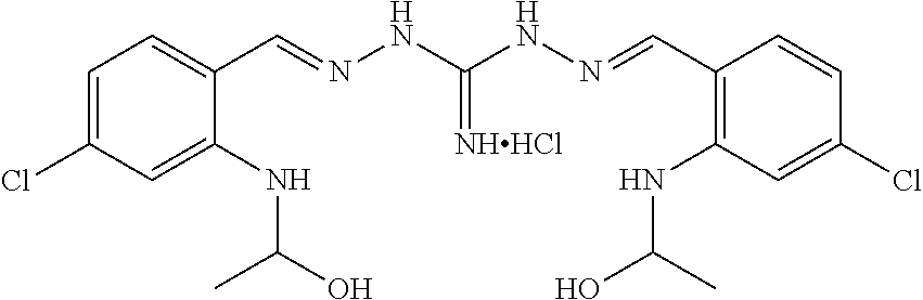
C1=C(Cl)C=C(NC(C)O)C(C=NNC(NN=CC2=C(NC(O)C)C=C(Cl)C=C2)=[NHHCl])=C1
